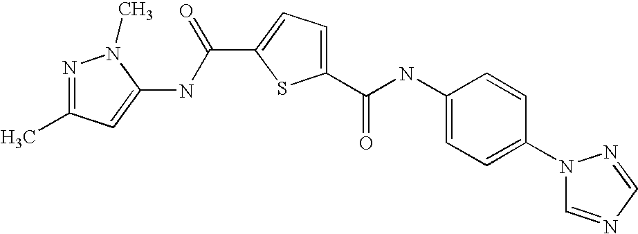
C1(C(NC2=CC=C(N3C=NC=N3)C=C2)=O)=CC=C(C(=O)NC2=CC(C)=NN2C)S1
